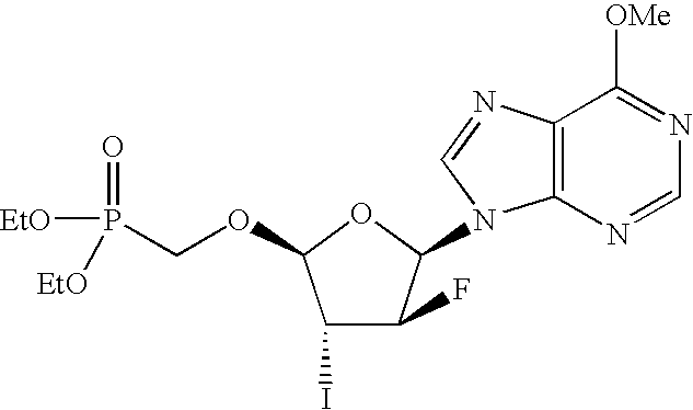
C1(I)C(F)C(N2C3=C(N=C2)C([OMe])=NC=N3)OC1OCP([EtO])([EtO])=O
